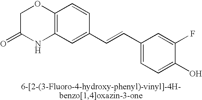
C1C(=O)NC2=C(O1)C=CC(C=CC1=CC=C(O)C(F)=C1)=C2
